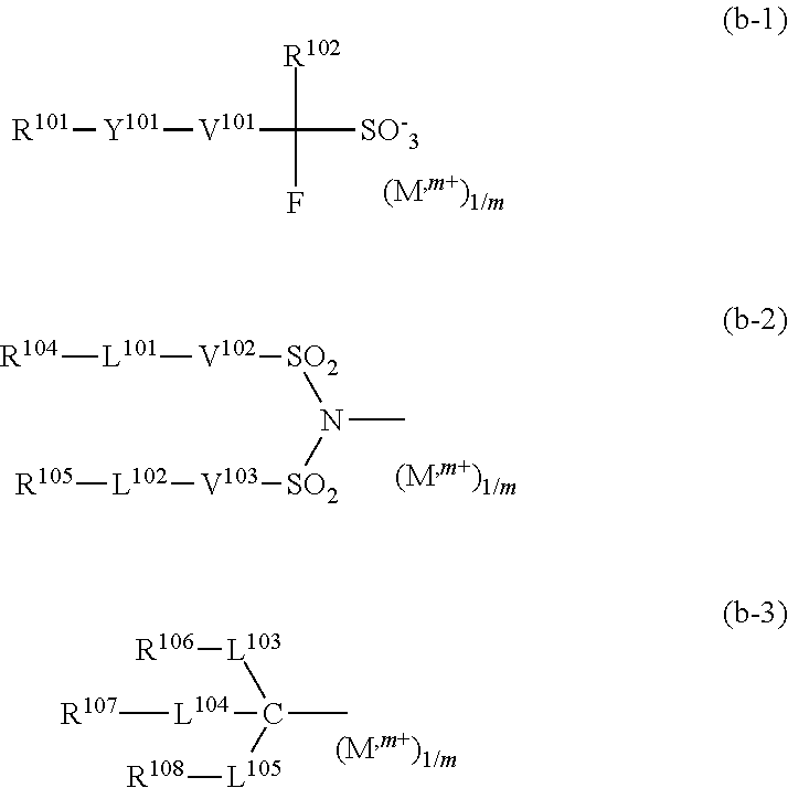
[R101][Y101][V101]C([R102])(F)[SO-3].[R104][L101][V102][SO2]N([SO2][V103][L102][R105])C.[L103](C([L105][R108])(C)[L104][R107])[R106]
